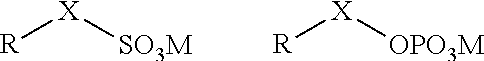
[R][X][SO3M].[R][X][OPO3M]
